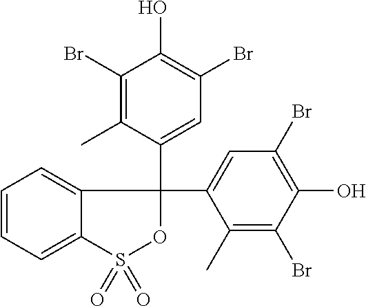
C12=CC=CC=C1S(=O)(=O)OC2(C1=CC(Br)=C(O)C(Br)=C1C)C1=CC(Br)=C(O)C(Br)=C1C
